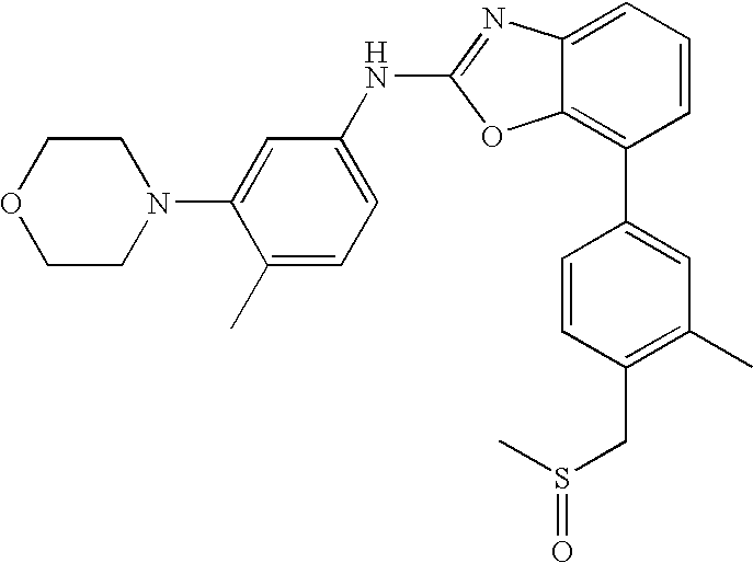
C1=CC(C2=CC(C)=C(CS(=O)C)C=C2)=C2C(=C1)N=C(NC1=CC=C(C)C(N3CCOCC3)=C1)O2
